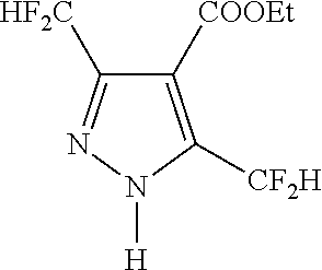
C1([COOEt])=C([CF2H])N([H])N=C1[HF2C]
